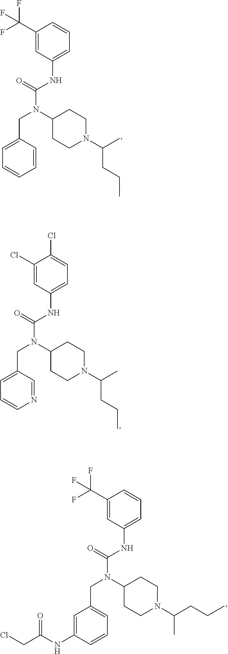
C1(NC(N(CC2=CC=CN=C2)C2CCN(C(CCC)C)CC2)=O)=CC=C(Cl)C(Cl)=C1.C1(NC(N(CC2=CC=CC=C2)C2CCN(C(C)CCC)CC2)=O)=CC=CC(C(F)(F)F)=C1.C1(NC(N(CC2=CC=CC(NC(=O)CCl)=C2)C2CCN(C(CCC)C)CC2)=O)=CC=CC(C(F)(F)F)=C1
